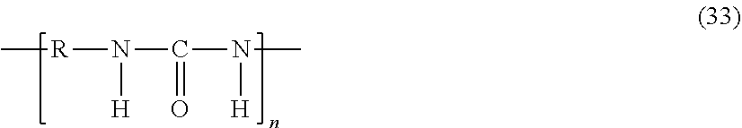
C[R]N(C(N(C)[H])=O)[H]
